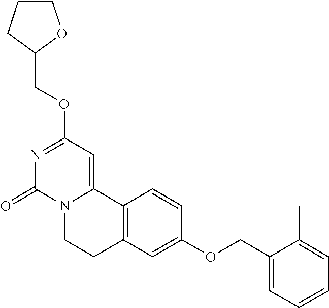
N1=C(OCC2OCCC2)C=C2N(C1=O)CCC1=C2C=CC(OCC2=CC=CC=C2C)=C1
